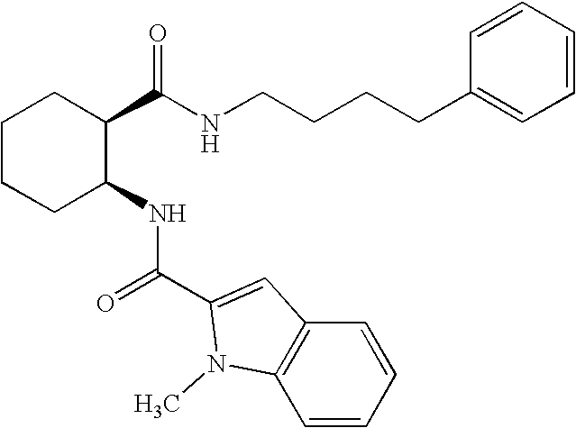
C1CCC(NC(=O)C2=CC3=C(C=CC=C3)N2C)C(C(NCCCCC2=CC=CC=C2)=O)C1
